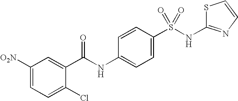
C1([O2N])=CC=C(Cl)C(C(NC2=CC=C(S(NC3=NC=CS3)(=O)=O)C=C2)=O)=C1
